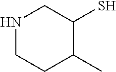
N1CCC(C)C(S)C1
